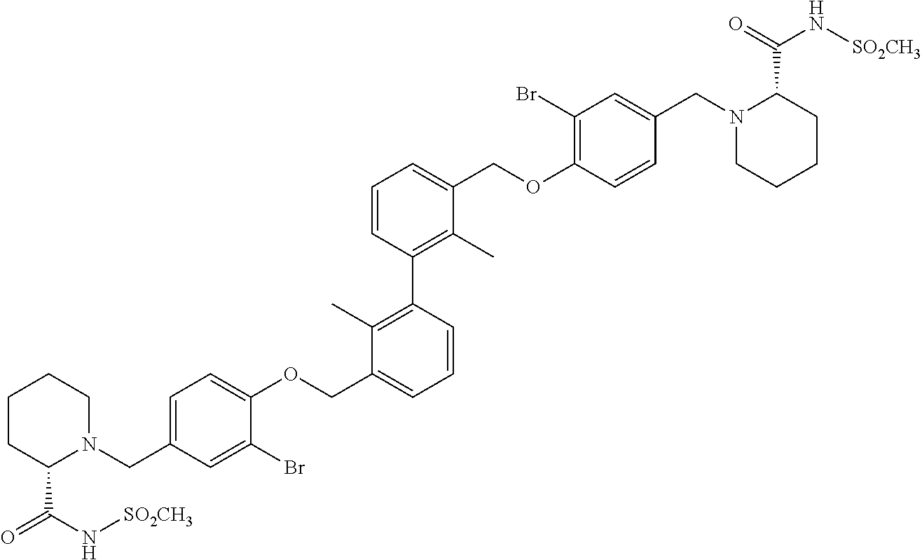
C(C1=CC=C(OCC2=CC=CC(C3=C(C)C(COC4=C(Br)C=C(CN5CCCCC5C(N[SO2CH3])=O)C=C4)=CC=C3)=C2C)C(Br)=C1)N1CCCCC1C(N[SO2CH3])=O
